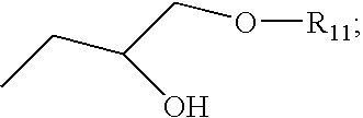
O([R11])CC(CC)O
